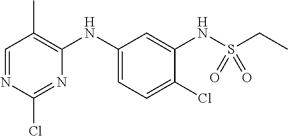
C1=NC(Cl)=NC(NC2=CC=C(Cl)C(NS(CC)(=O)=O)=C2)=C1C
